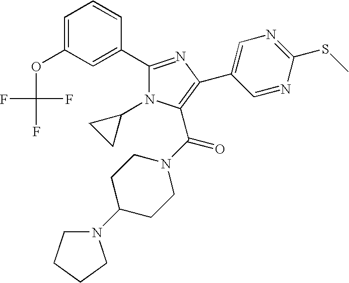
C1=C(OC(F)(F)F)C=C(C2=NC(C3=CN=C(SC)N=C3)=C(C(N3CCC(N4CCCC4)CC3)=O)N2C2CC2)C=C1
